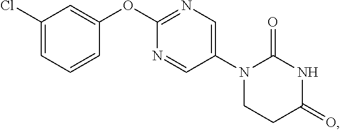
C1(Cl)=CC=CC(OC2=NC=C(N3CCC(=O)NC3=O)C=N2)=C1
